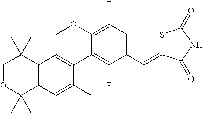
C1OC(C)(C)C2=C(C1(C)C)C=C(C1=C(F)C(C=C3SC(=O)NC3=O)=CC(F)=C1OC)C(C)=C2
